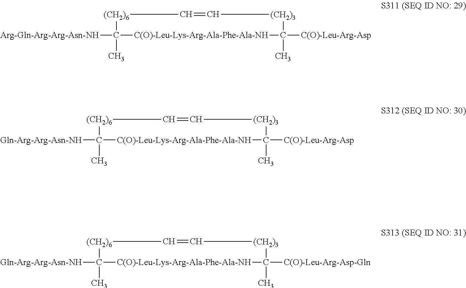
[Arg-Gln-Arg-Arg-Asn-NH]C1(C)[C(O)-Leu-Lys-Arg-Ala-Phe-Ala-NH]C([C(O)-Leu-Arg-Asp])(C)[(CH2)3]C=C[(CH2)6]1.[Gln-Arg-Arg-Asn-NH]C1(C)[C(O)-Leu-Lys-Arg-Ala-Phe-Ala-NH]C([C(O)-Leu-Arg-Asp])(C)[(CH2)3]C=C[(CH2)6]1.[Gln-Arg-Arg-Asn-NH]C1(C)[C(O)-Leu-Lys-Arg-Ala-Phe-Ala-NH]C([C(O)-Leu-Arg-Asp-Gln])(C)[(CH2)3]C=C[(CH2)6]1
